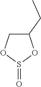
C1(CC)COS(=O)O1
